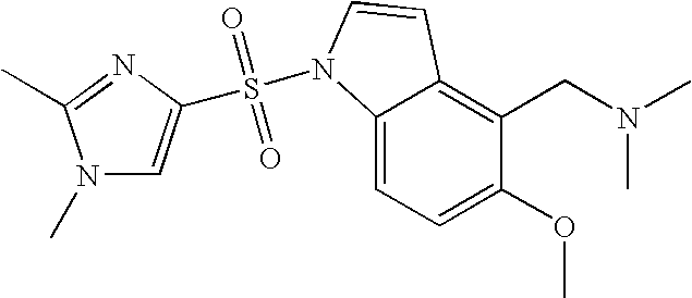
C1(OC)=CC=C2C(=C1CN(C)C)C=CN2S(=O)(=O)C1=CN(C)C(C)=N1
